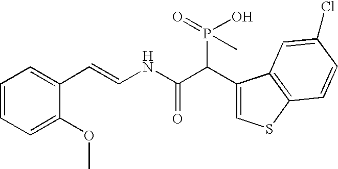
C1=CC=C(OC)C(C=CNC(C(C2=CSC3=C2C=C(Cl)C=C3)P(O)(C)=O)=O)=C1
